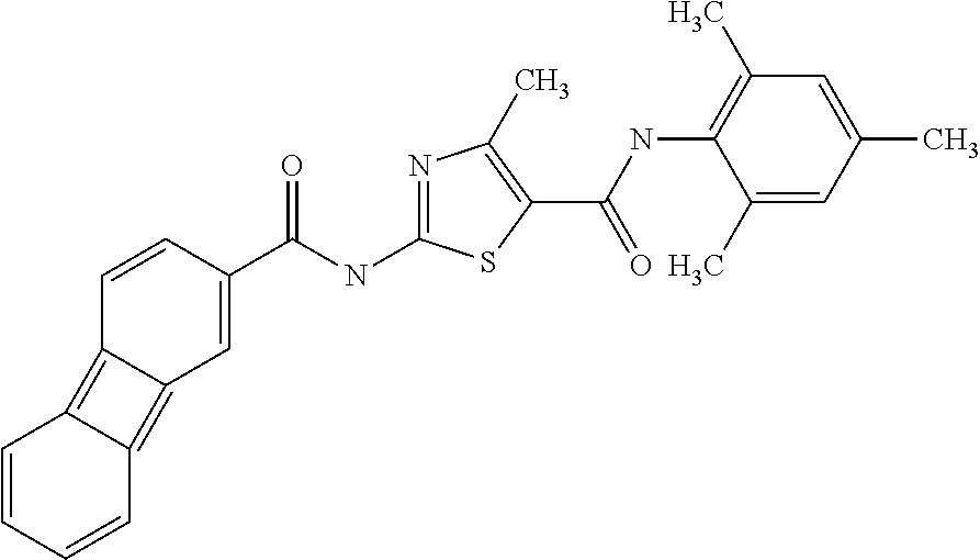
N1=C(NC(C2=CC3=C4C(=C3C=C2)C=CC=C4)=O)SC(C(NC2=C(C)C=C(C)C=C2C)=O)=C1C
